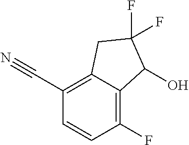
C1(F)=C2C(=C(C#N)C=C1)CC(F)(F)C2O
